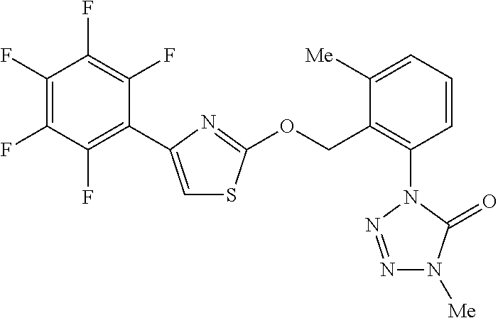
C1=C(C2=C(F)C(F)=C(F)C(F)=C2F)N=C(OCC2=C(N3N=NN([Me])C3=O)C=CC=C2[Me])S1
